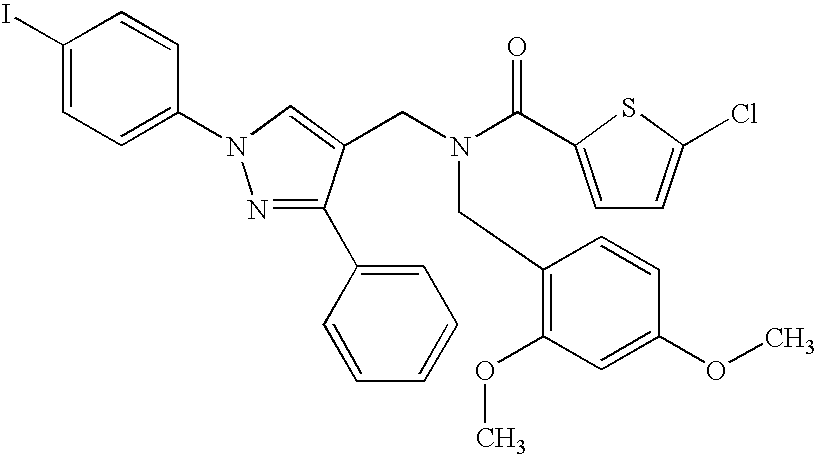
C1(I)=CC=C(N2N=C(C3=CC=CC=C3)C(CN(C(=O)C3=CC=C(Cl)S3)CC3=C(OC)C=C(OC)C=C3)=C2)C=C1
